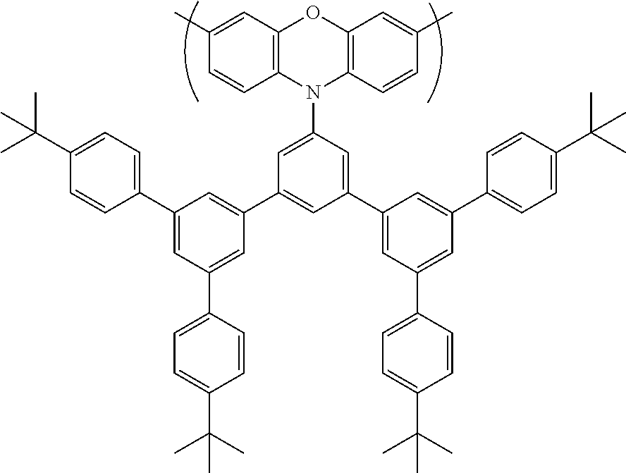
C12=C(C=CC(C)=C1)N(C1=CC(C3=CC(C4=CC=C(C(C)(C)C)C=C4)=CC(C4=CC=C(C(C)(C)C)C=C4)=C3)=CC(C3=CC(C4=CC=C(C(C)(C)C)C=C4)=CC(C4=CC=C(C(C)(C)C)C=C4)=C3)=C1)C1=C(O2)C=C(C)C=C1
